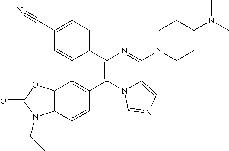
C12=C(C=C(C3=C(C4=CC=C(C#N)C=C4)N=C(N4CCC(N(C)C)CC4)C4=CN=CN43)C=C1)OC(=O)N2CC
